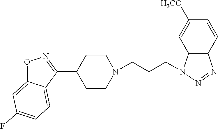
O1C2=CC(F)=CC=C2C(C2CCN(CCCN3C4=C(N=N3)C=CC([H3CO])=C4)CC2)=N1
